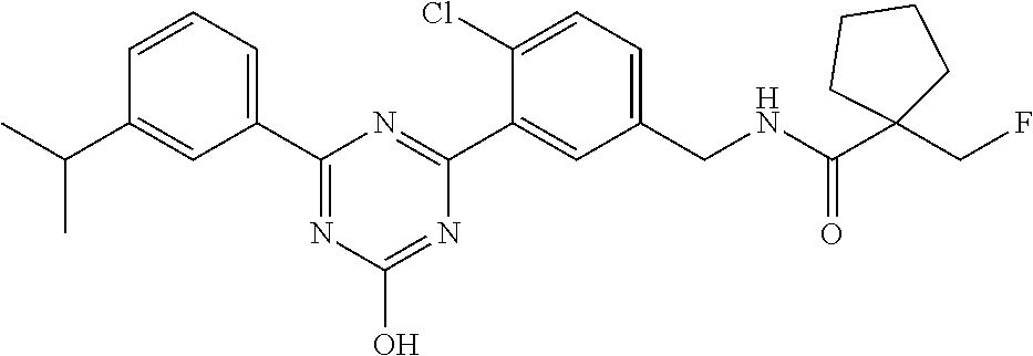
C1(C2=NC(O)=NC(C3=CC(CNC(=O)C4(CF)CCCC4)=CC=C3Cl)=N2)=CC=CC(C(C)C)=C1
